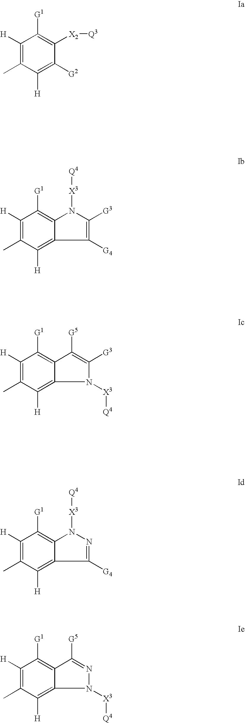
C1([H])=C(C)C([H])=C([G2])C([X2][Q3])=C1[G1].C1([H])=C(C)C([H])=C2C([G4])=C([G3])N([X3][Q4])C2=C1[G1].C1([H])=C(C)C([H])=C2N([X3][Q4])C([G3])=C([G5])C2=C1[G1].C1([H])=C(C)C([H])=C2C([G4])=NN([X3][Q4])C2=C1[G1].C1([H])=C(C)C([H])=C2N([X3][Q4])N=C([G5])C2=C1[G1]
